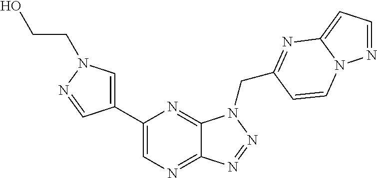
C1=C(C2=CN=C3C(=N2)N(CC2=NC4=CC=NN4C=C2)N=N3)C=NN1CCO
